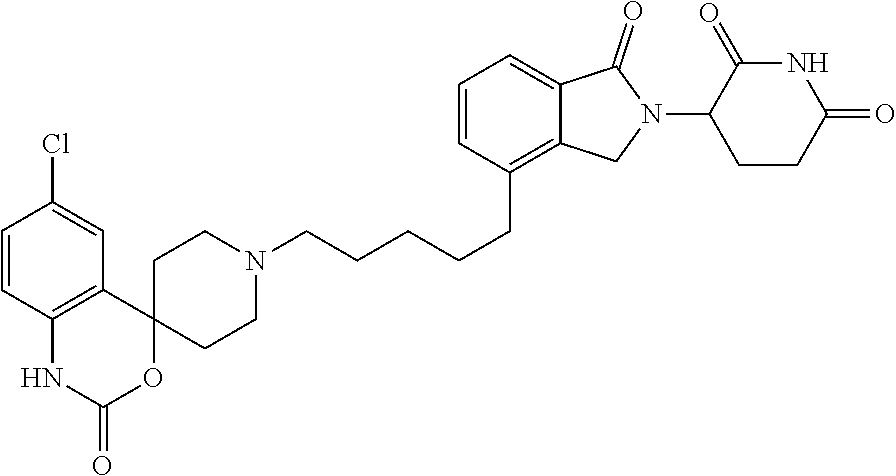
C1=CC(CCCCCN2CCC3(CC2)C2=C(NC(=O)O3)C=CC(Cl)=C2)=C2C(=C1)C(=O)N(C1CCC(=O)NC1=O)C2
